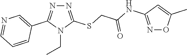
N1=C(SCC(=O)NC2=NOC(C)=C2)N(CC)C(C2=CN=CC=C2)=N1
